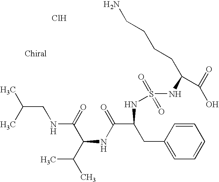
CC(C)CNC(=O)C(C(C)C)NC(=O)C(CC1=CC=CC=C1)NS(=O)(=O)NC(CCCCN)C(=O)O.Cl
